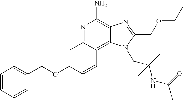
N1=C2C(=C3C(=C1N)N=C(COCC)N3CC(C)(NC(=O)C)C)C=CC(OCC1=CC=CC=C1)=C2
